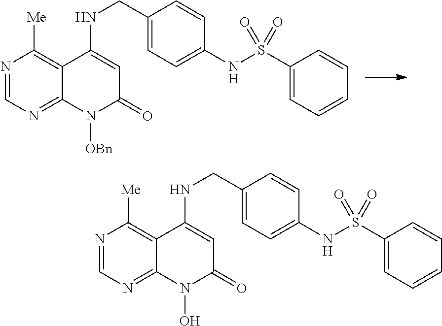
N1=CN=C2C(=C1[Me])C(NCC1=CC=C(NS(C3=CC=CC=C3)(=O)=O)C=C1)=CC(=O)N2O.N1=CN=C2C(=C1[Me])C(NCC1=CC=C(NS(C3=CC=CC=C3)(=O)=O)C=C1)=CC(=O)N2[OBn]
